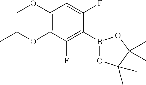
B1(C2=C(F)C(OCC)=C(OC)C=C2F)OC(C)(C)C(C)(C)O1
